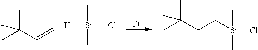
[Pt].CC(C=C)(C)C.[H][Si](Cl)(C)C.CC(CC[Si](Cl)(C)C)(C)C
